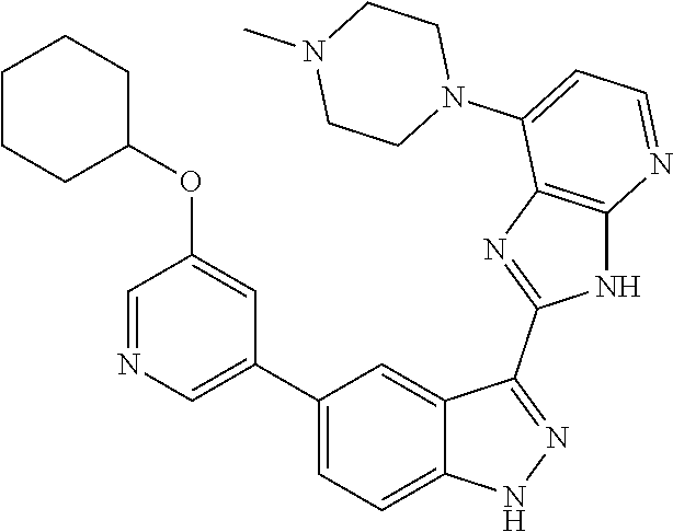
C1(C2=CC=C3C(=C2)C(C2=NC4=C(N2)N=CC=C4N2CCN(C)CC2)=NN3)=CN=CC(OC2CCCCC2)=C1
